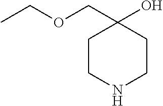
C1CNCCC1(COCC)O
